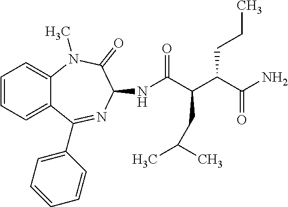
C12=CC=CC=C1N(C)C(=O)C(NC(C(C(C(N)=O)CCC)CC(C)C)=O)N=C2C1=CC=CC=C1
